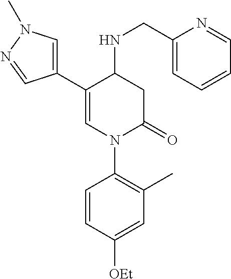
C1(C2=CN(C)N=C2)=CN(C2=C(C)C=C([OEt])C=C2)C(=O)CC1NCC1=CC=CC=N1
